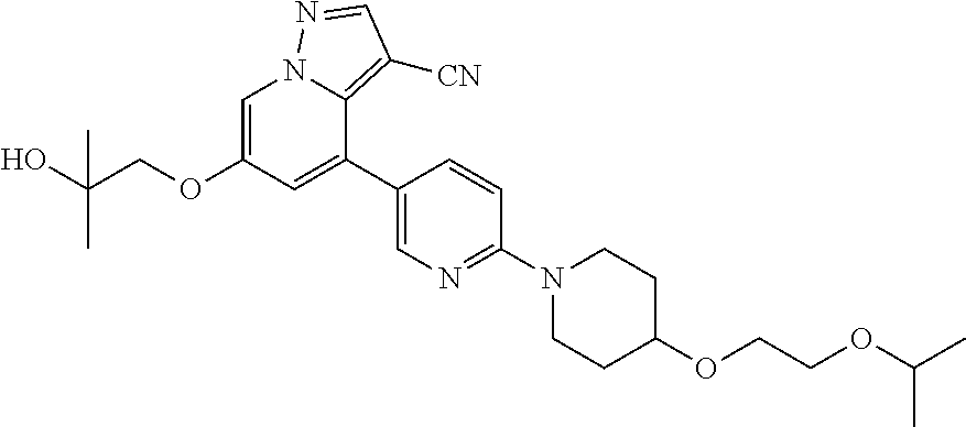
C(COC(C)C)OC1CCN(C2=NC=C(C3=CC(OCC(O)(C)C)=CN4C3=C([CN])C=N4)C=C2)CC1
